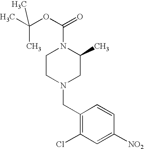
C1(CN2CC(C)N(C(OC(C)(C)C)=O)CC2)=C(Cl)C=C([NO2])C=C1
